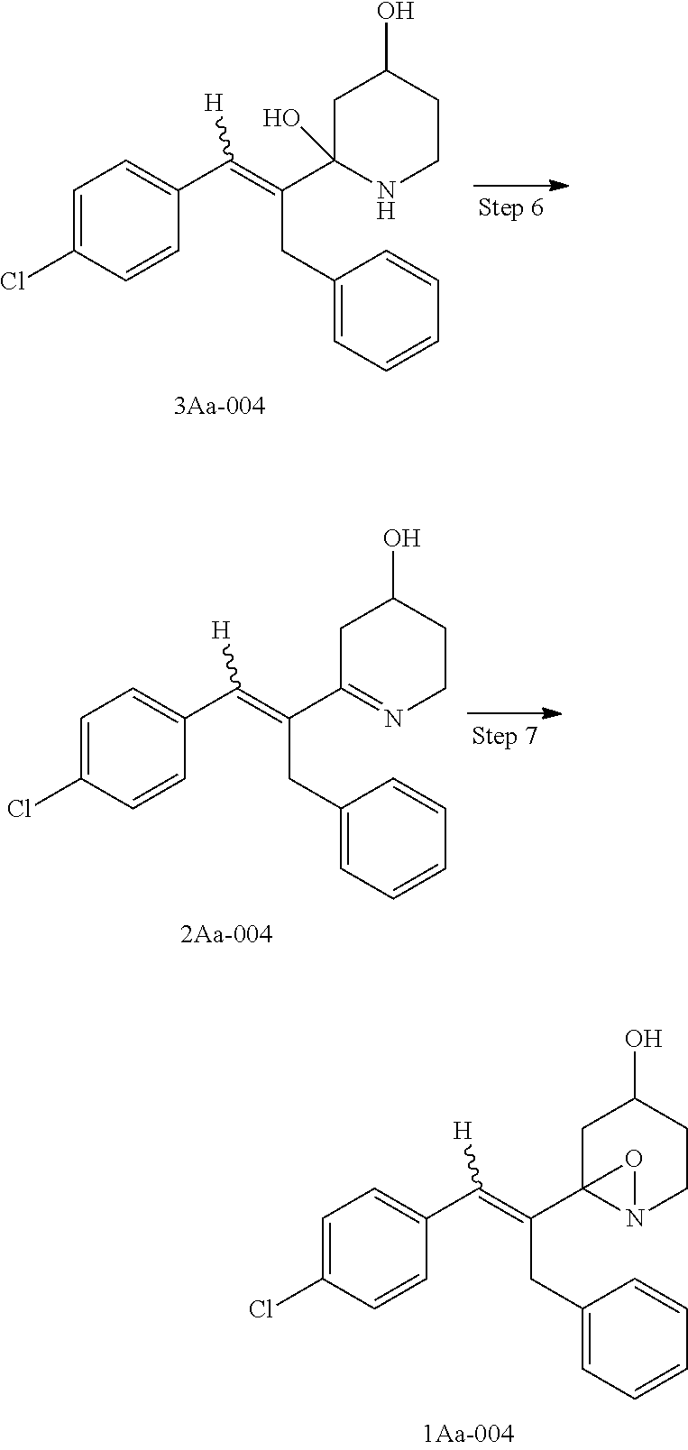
C(C(C12N(CCC(O)C1)O2)=C(C1=CC=C(Cl)C=C1)[H])C1=CC=CC=C1.C(C(C1(O)NCCC(O)C1)=C(C1=CC=C(Cl)C=C1)[H])C1=CC=CC=C1.C(C(C1=NCCC(O)C1)=C(C1=CC=C(Cl)C=C1)[H])C1=CC=CC=C1
